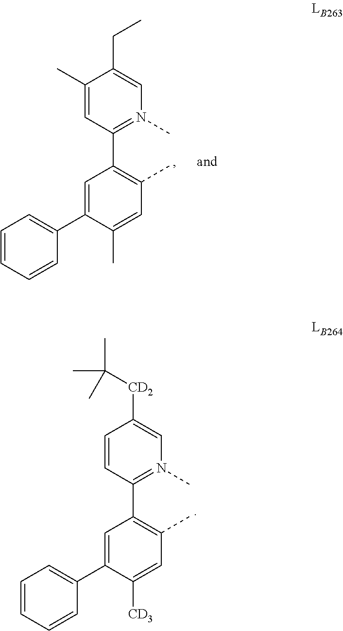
C1=CC(C2=C(C)C=C([CD3])C(C3=CC=CC=C3)=C2)=N(C)C=C1[CD2]C(C)(C)C.C1(C)=CC(C2=C(C)C=C(C)C(C3=CC=CC=C3)=C2)=N(C)C=C1CC
